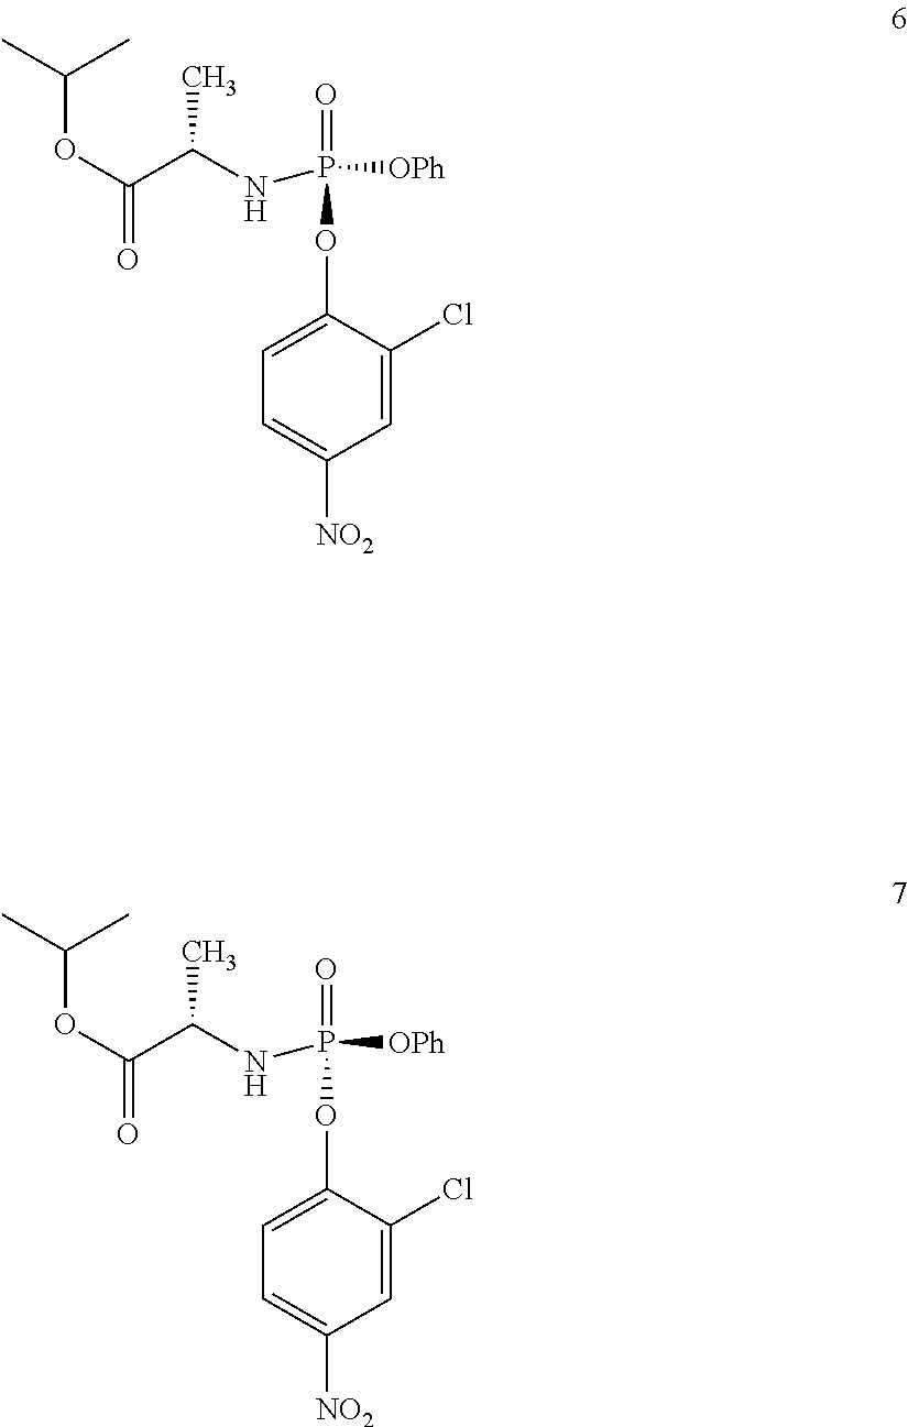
C1=C(OP([OPh])(=O)NC(C(OC(C)C)=O)C)C(Cl)=CC([NO2])=C1.C1=C(OP([OPh])(=O)NC(C(OC(C)C)=O)C)C(Cl)=CC([NO2])=C1
